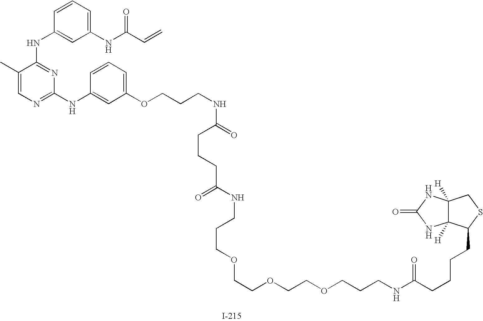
C1(C)=CN=C(NC2=CC(OCCCNC(=O)CCCC(NCCCOCCOCCOCCCNC(CCCCC3SCC4([H])C3([H])NC(=O)N4)=O)=O)=CC=C2)N=C1NC1=CC(NC(C=C)=O)=CC=C1
